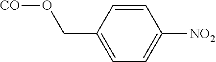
O(CC1=CC=C([NO2])C=C1)[CO]
